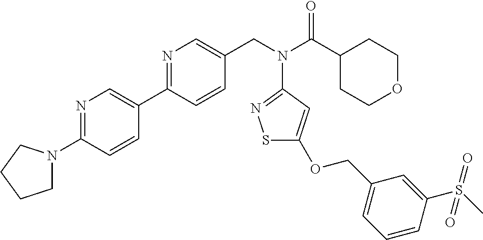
N1=C(C2=CN=C(N3CCCC3)C=C2)C=CC(CN(C(C2CCOCC2)=O)C2=NSC(OCC3=CC=CC(S(=O)(C)=O)=C3)=C2)=C1
